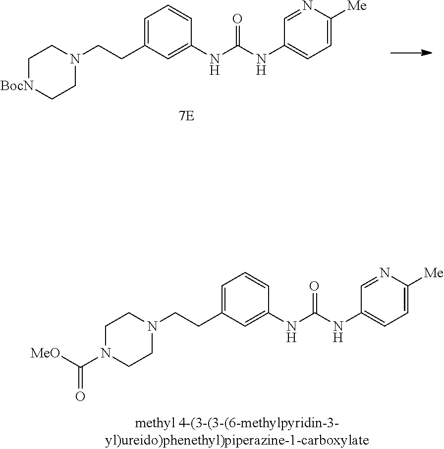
C1CN(CCC2=CC=CC(NC(NC3=CC=C([Me])N=C3)=O)=C2)CCN1C([MeO])=O.C1[BocN]CCN(CCC2=CC=CC(NC(NC3=CC=C([Me])N=C3)=O)=C2)C1
